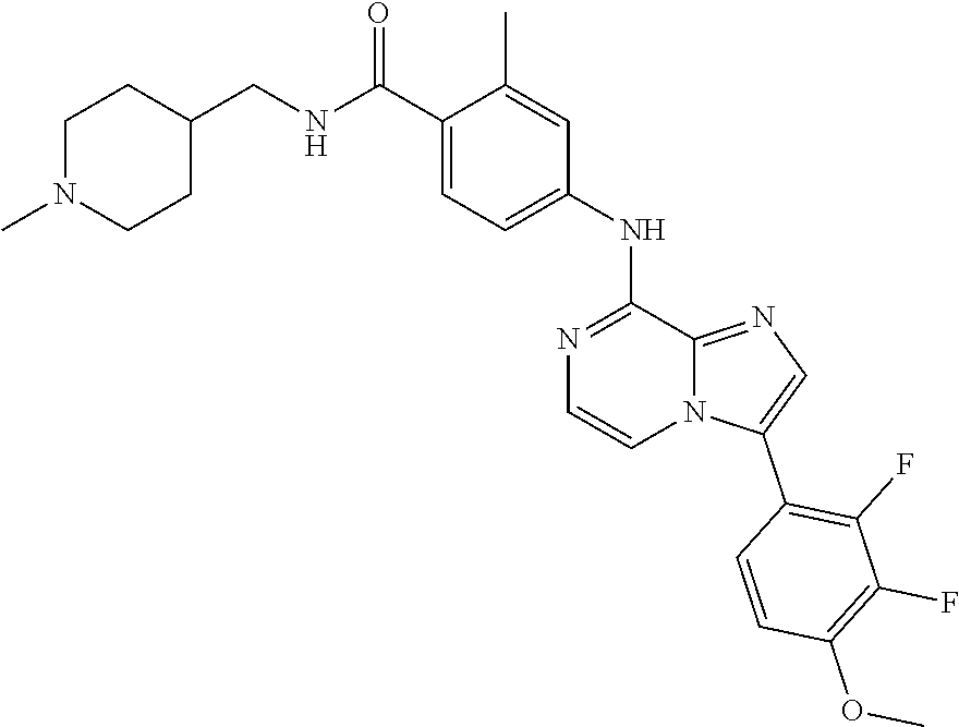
C1=C(NC2=NC=CN3C2=NC=C3C2=C(F)C(F)=C(OC)C=C2)C=C(C)C(C(NCC2CCN(C)CC2)=O)=C1
